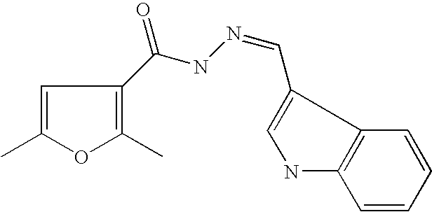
O1C(C)=C(C(NN=CC2=CNC3=C2C=CC=C3)=O)C=C1C
